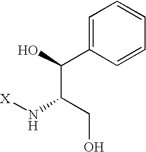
[X]NC(C(C1=CC=CC=C1)O)CO
